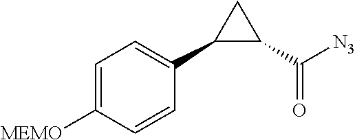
C1=C([MEMO])C=CC(C2C(C([N3])=O)C2)=C1
